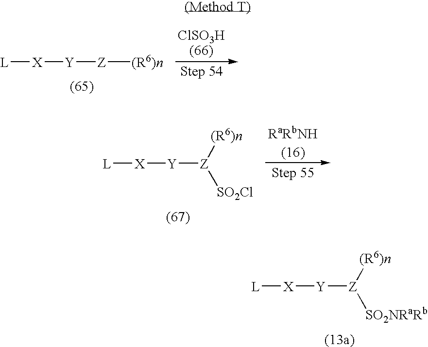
[L][X][Y][Z]([(R6)n])[SO2NRaRb].[L][X][Y][Z][(R6)n].[L][X][Y][Z]([(R6)n])[SO2Cl]
